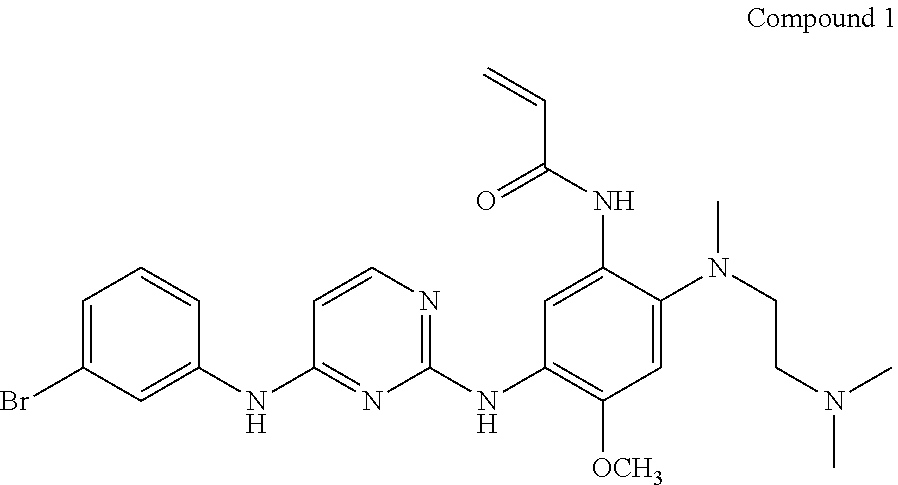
C1=C(Br)C=C(NC2=NC(NC3=C([OCH3])C=C(N(CCN(C)C)C)C(NC(=O)C=C)=C3)=NC=C2)C=C1
